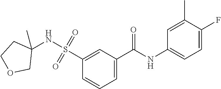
C1=C(C(NC2=CC=C(F)C(C)=C2)=O)C=C(S(=O)(=O)NC2(C)CCOC2)C=C1
